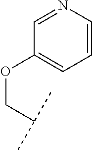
O(C1=CC=CN=C1)CC(C)C
